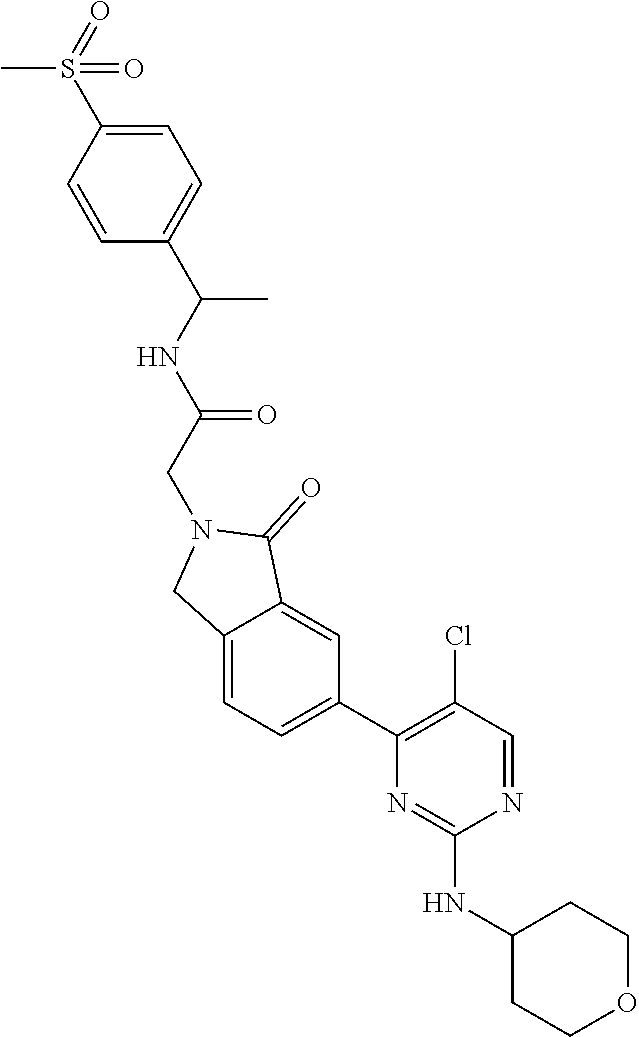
N1=CC(Cl)=C(C2=CC=C3C(=C2)C(=O)N(CC(=O)NC(C)C2=CC=C(S(C)(=O)=O)C=C2)C3)N=C1NC1CCOCC1
